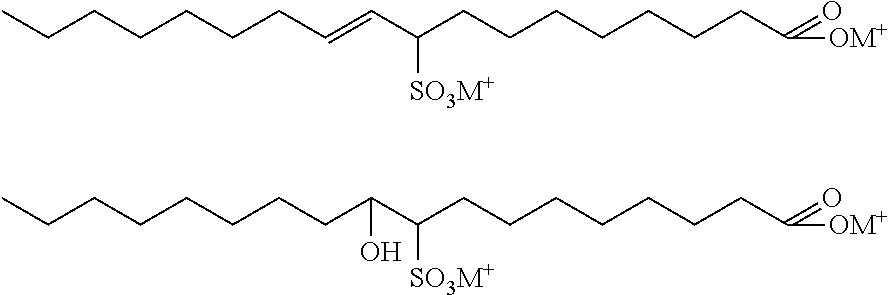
CCCCCCCC=CC(CCCCCCCC(=O)[OM+])[SO3M+].CCCCCCCCC(C(CCCCCCCC(=O)[OM+])[SO3M+])O
